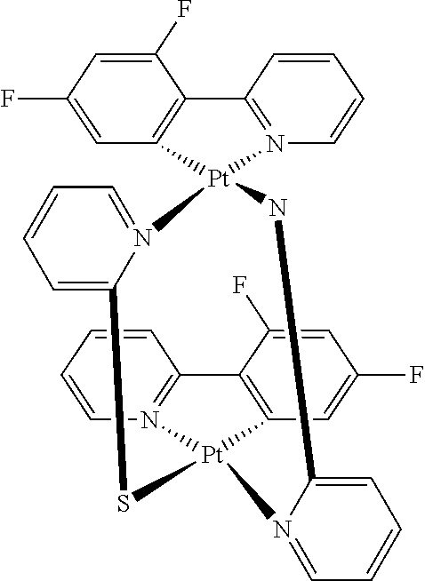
C1=C(F)C2=C(C=C1F)[Pt]1(N3=C2C=CC=C3)N2=CC=CC=C2S[Pt]2(C3=C(C(F)=CC(F)=C3)C3=N2C=CC=C3)N2=CC=CC=C2N1
